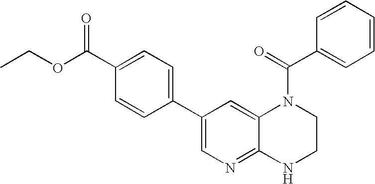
C1(C(OCC)=O)=CC=C(C2=CN=C3C(=C2)N(C(C2=CC=CC=C2)=O)CCN3)C=C1
